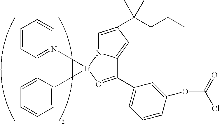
C1=C2C(=CC=C1)C1=N(C=CC=C1)[Ir]21N2C=C(C(CCC)(C)C)C=C2C(C2=CC=CC(OC(=O)Cl)=C2)=O1
